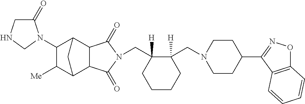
C(C1([H])CCCCC1(CN1CCC(C2=NOC3=C2C=CC=C3)CC1)[H])N1C(=O)C2C3C([Me])C(N4C(=O)CNC4)C(C2C1=O)C3
